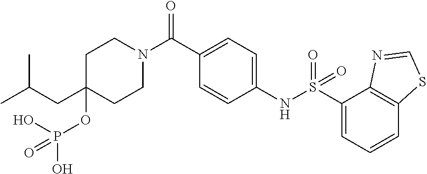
C1CN(C(C2=CC=C(NS(=O)(=O)C3=CC=CC4=C3N=CS4)C=C2)=O)CCC1(CC(C)C)OP(O)(O)=O
